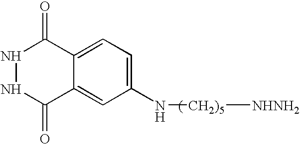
N1NC(=O)C2=CC(N[CH2)5][NHNH2])=CC=C2C1=O
